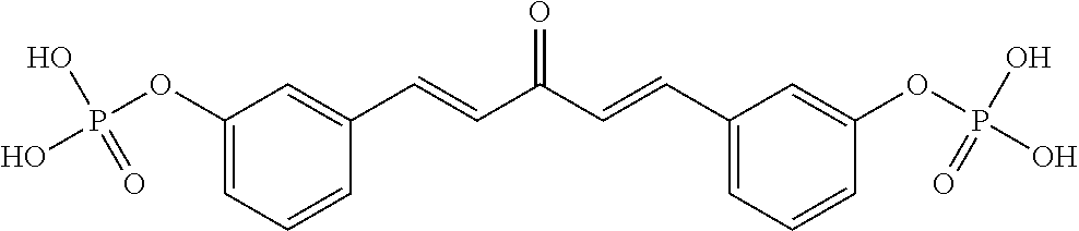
C1(OP(O)(O)=O)=CC=CC(C=CC(C=CC2=CC=CC(OP(O)(O)=O)=C2)=O)=C1
